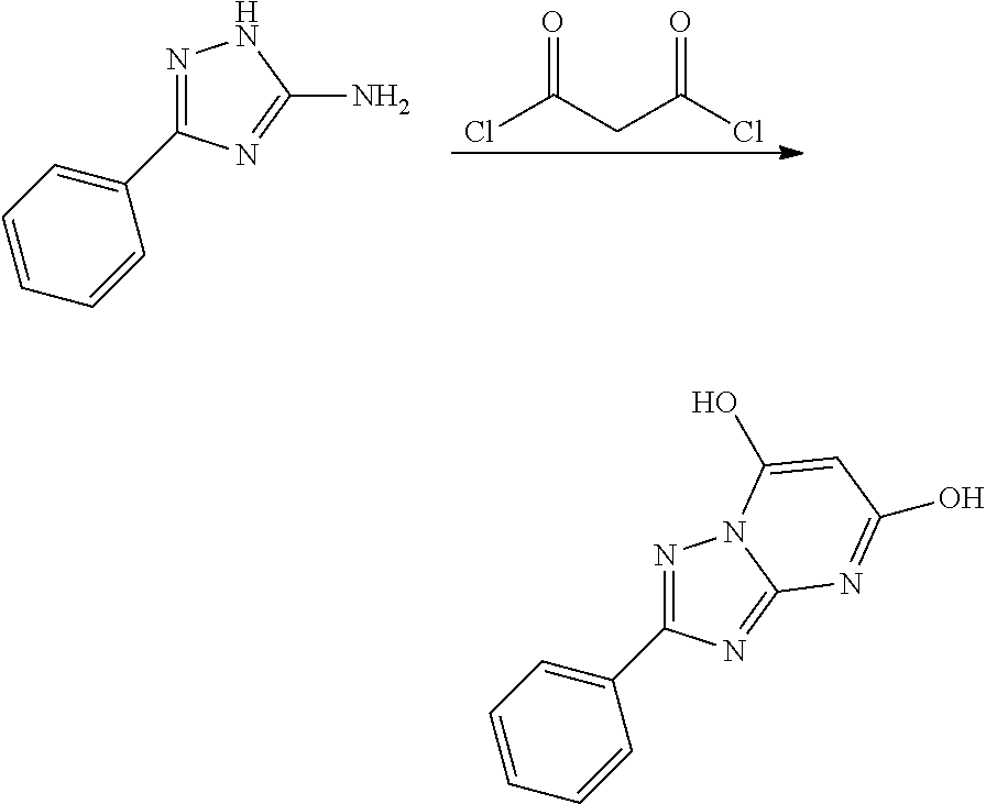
O=C(CC(Cl)=O)Cl.N1=C(C2=CC=CC=C2)N=C(N)N1.N1=C(C2=CC=CC=C2)N=C2N1C(O)=CC(O)=N2
